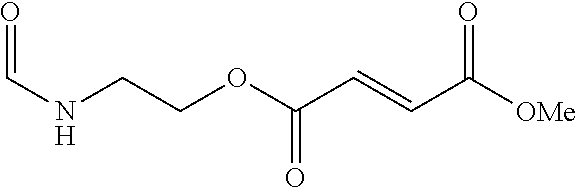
[OMe]C(C=CC(OCCNC=O)=O)=O
